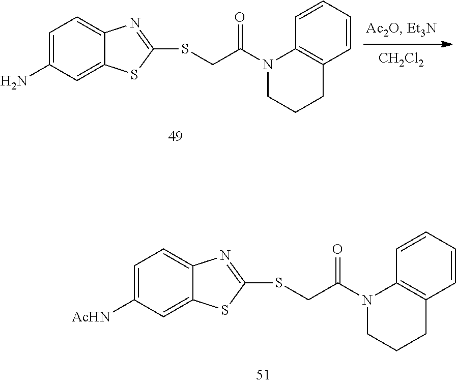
C1=C(N)C=C2C(=C1)N=C(SCC(N1CCCC3=C1C=CC=C3)=O)S2.[CH2Cl2].C1=C([AcHN])C=C2C(=C1)N=C(SCC(N1CCCC3=C1C=CC=C3)=O)S2
